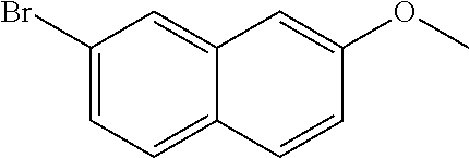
C1(Br)=CC=C2C(=C1)C=C(OC)C=C2
